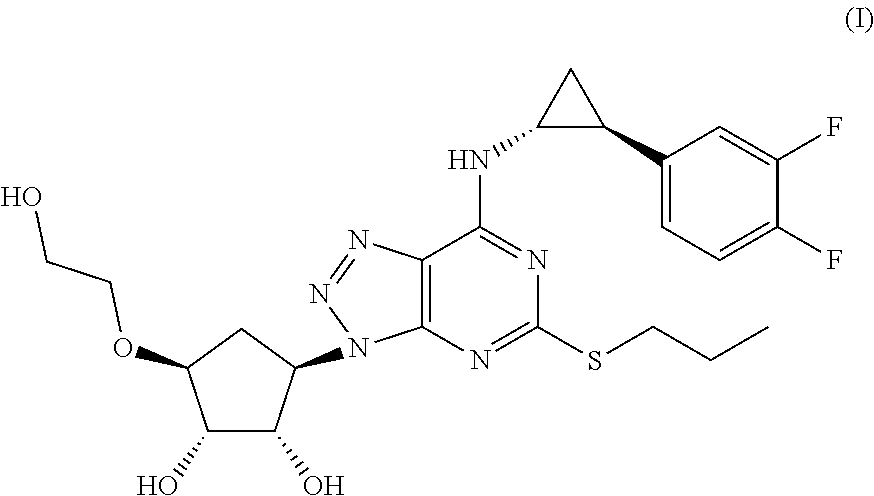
C1(O)C(O)C(N2C3=C(N=N2)C(NC2C(C4=CC=C(F)C(F)=C4)C2)=NC(SCCC)=N3)CC1OCCO
